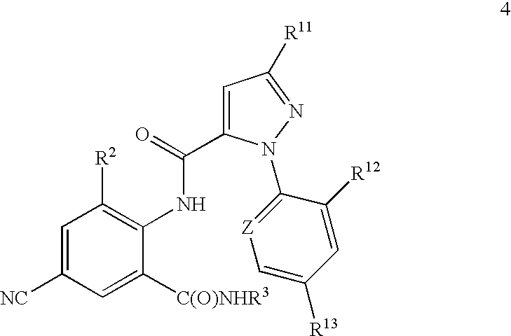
C1=C([NC])C=C([C(O)NHR3])C(NC(=O)C2=CC([R11])=NN2C2=[Z]C=C([R13])C=C2[R12])=C1[R2]
